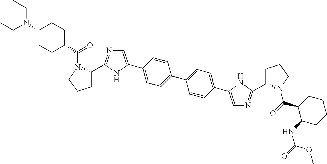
C1(C2=CN=C(C3CCCN3C(=O)C3C(NC(=O)OC)CCCC3)N2)=CC=C(C2=CC=C(C3=CN=C(C4CCCN4C(C4CCC(N(CC)CC)CC4)=O)N3)C=C2)C=C1
